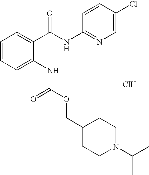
C1=CC=C(NC(OCC2CCN(C(C)C)CC2)=O)C(C(NC2=NC=C(Cl)C=C2)=O)=C1.Cl
